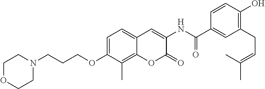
C1(C(NC2=CC3=CC=C(OCCCN4CCOCC4)C(C)=C3OC2=O)=O)=CC(CC=C(C)C)=C(O)C=C1
